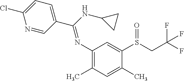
N1=CC(C(NC2CC2)=NC2=C(C)C=C(C)C(S(CC(F)(F)F)=O)=C2)=CC=C1Cl
